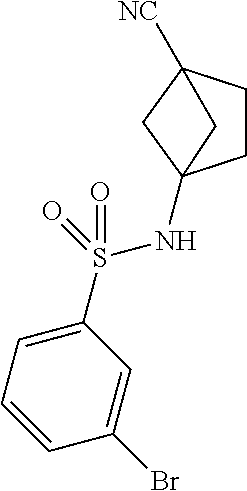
C1(Br)=CC(S(=O)(=O)NC23CCC([NC])(C2)C3)=CC=C1
